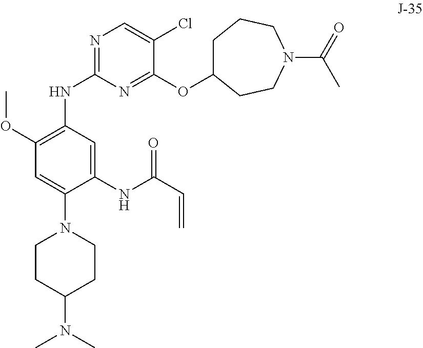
C1CC(N(C)C)CCN1C1=CC(OC)=C(NC2=NC=C(Cl)C(OC3CCCN(C(=O)C)CC3)=N2)C=C1NC(C=C)=O
